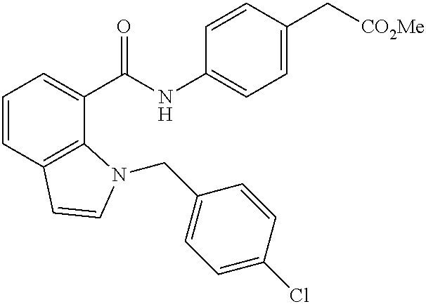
C1=CC2=C(C(C(NC3=CC=C(C[CO2Me])C=C3)=O)=C1)N(CC1=CC=C(Cl)C=C1)C=C2
